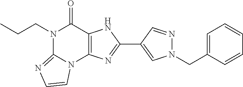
N1(CCC)C2=NC=CN2C2=C(C1=O)NC(C1=CN(CC3=CC=CC=C3)N=C1)=N2
